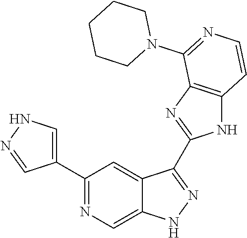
C1(C2=NC=C3C(=C2)C(C2=NC4=C(N2)C=CN=C4N2CCCCC2)=NN3)=CNN=C1
